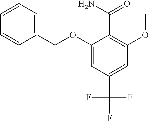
C1(COC2=CC(C(F)(F)F)=CC(OC)=C2C(=O)N)=CC=CC=C1
